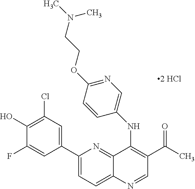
C1(C2=CC(Cl)=C(O)C(F)=C2)=CC=C2C(=N1)C(NC1=CN=C(OCCN(C)C)C=C1)=C(C(=O)C)C=N2
